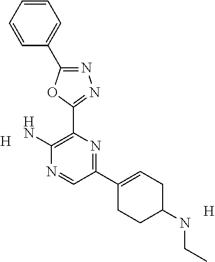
C1(C2=CCC(NCC)CC2)=NC(C2=NN=C(C3=CC=CC=C3)O2)=C(N)N=C1.[H].[H]
